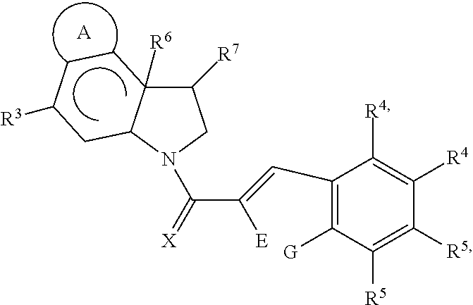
C1(C=C(C(=[X])N2C3C([R6])(C([R7])C2)CCC([R3])C3)[E])=C([G])C([R5])=C([R5])C([R4])=C1[R4].[A]
